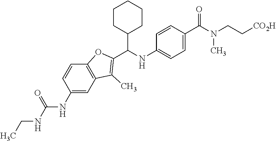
C(NC(NC1=CC2=C(C=C1)OC(C(NC1=CC=C(C(N(C)CC[CO2H])=O)C=C1)C1CCCCC1)=C2C)=O)C
